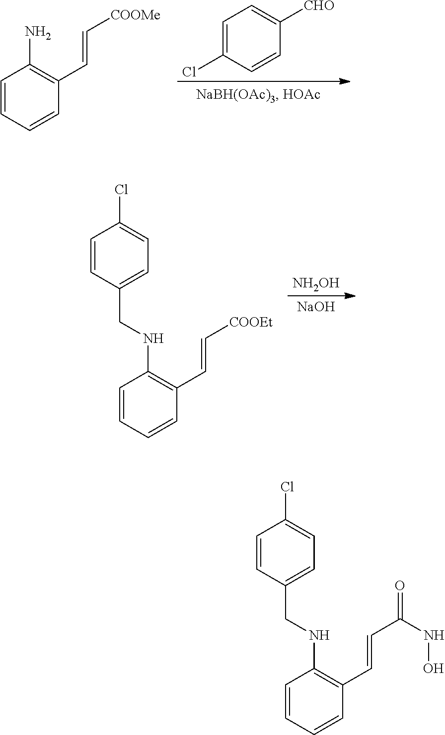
C1=CC=CC(C=C[COOMe])=C1N.C1=C(Cl)C=CC([CHO])=C1.[NH2OH].[NaOH].C1=CC=CC(C=C[COOEt])=C1NCC1=CC=C(Cl)C=C1.C1=CC=CC(C=CC(=O)NO)=C1NCC1=CC=C(Cl)C=C1
